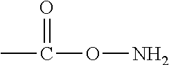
CC(ON)=O
